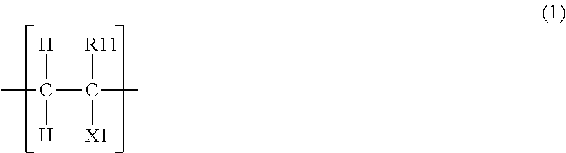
CC(C(C)([R11])[X1])([H])[H]
